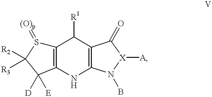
C12=C(NC3=C(C1[R1])C(=O)[X]([A])N3B)C([D])([E])C([R3])([R2])S2=[(O)p]
